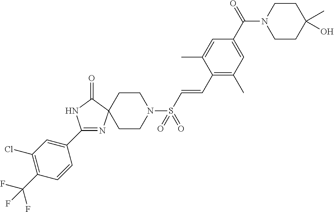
C1(C2=CC(Cl)=C(C(F)(F)F)C=C2)=NC2(C(=O)N1)CCN(S(C=CC1=C(C)C=C(C(N3CCC(O)(C)CC3)=O)C=C1C)(=O)=O)CC2
